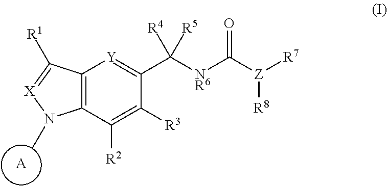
C12=C(C([R2])=C([R3])C(C([NR6]C([Z]([R7])[R8])=O)([R4])[R5])=[Y]1)N(C)[X]=C2[R1].[A]
